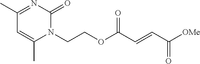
C(COC(C=CC([OMe])=O)=O)N1C(=O)N=C(C)C=C1C
